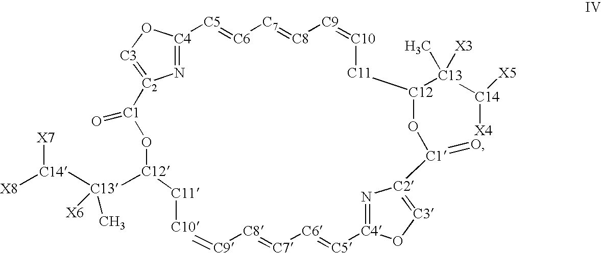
[C11]1[C10]=[C9][C8]=[C7][C6]=[C5][C4]2=N[C2](=[C3]O2)[C1](=O)O[C12]([C13](C)([X3])[C14]([X5])[X4])[C11][C10]=[C9][C8]=[C7][C6]=[C5][C4]2=N[C2](=[C3]O2)[C1](=O)O[C12]1[C13]([C14]([X7])[X8])([X6])C
